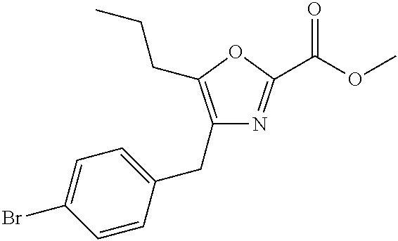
C1(CC2=C(CCC)OC(C(OC)=O)=N2)=CC=C(Br)C=C1
